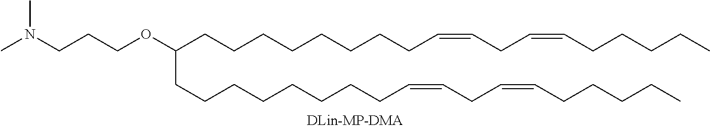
C(CCCCCCCC=CCC=CCCCCC)C(CCCCCCCCC=CCC=CCCCCC)OCCCN(C)C
